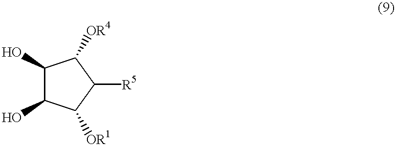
C1(O)C(O)C([OR1])C([R5])C1[OR4]
